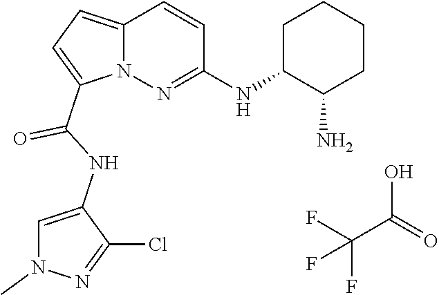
N12C(=CC=C1C(NC1=CN(C)N=C1Cl)=O)C=CC(NC1C(N)CCCC1)=N2.FC(F)(C(O)=O)F
